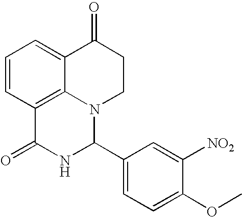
C1=CC2=C3C(=C1)C(=O)CCN3C(C1=CC=C(OC)C([NO2])=C1)NC2=O
